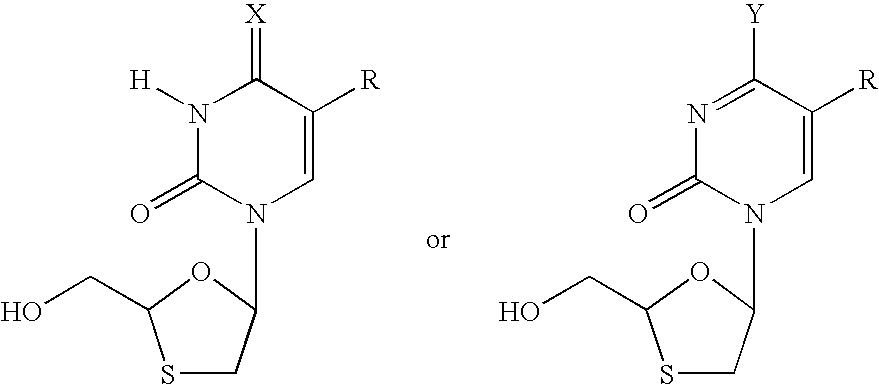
S1CC(N2C=C([R])C(=[X])N([H])C2=O)OC1CO.S1CC(N2C=C([R])C([Y])=NC2=O)OC1CO
